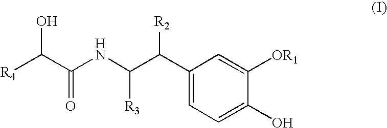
[R4]C(C(NC(C(C1=CC=C(O)C([OR1])=C1)[R2])[R3])=O)O
